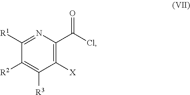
C1([R1])=NC(C(Cl)=O)=C([X])C([R3])=C1[R2]
